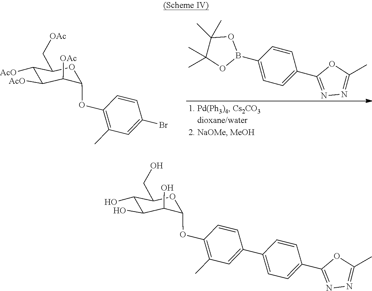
C1(C[OAc])C([AcO])C([AcO])C([OAc])C(OC2=C(C)C=C(Br)C=C2)O1.C1=CC(B2OC(C)(C)C(C)(C)O2)=CC=C1C1=NN=C(C)O1.C1(CO)C(O)C(O)C(O)C(OC2=C(C)C=C(C3=CC=C(C4=NN=C(C)O4)C=C3)C=C2)O1
